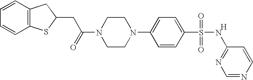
C1=CC2=C(C=C1)SC(CC(N1CCN(C3=CC=C(S(=O)(=O)NC4=NC=NC=C4)C=C3)CC1)=O)C2.[H]
